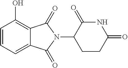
C1=CC=C2C(=C1O)C(=O)N(C1CCC(=O)NC1=O)C2=O
